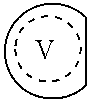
cc.[V]
